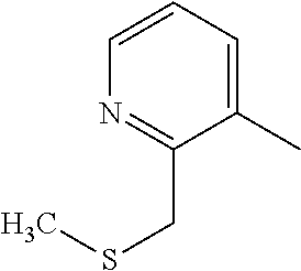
C1(C)=CC=CN=C1CSC
